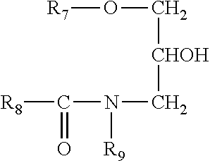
O([R7])C[CHOH]CN(C([R8])=O)[R9]
